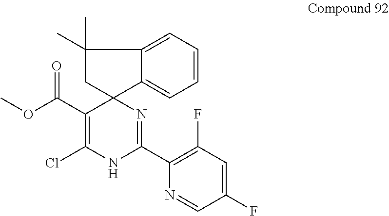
C1=C2C3(CC(C)(C)C2=CC=C1)C(C(OC)=O)=C(Cl)NC(C1=C(F)C=C(F)C=N1)=N3
